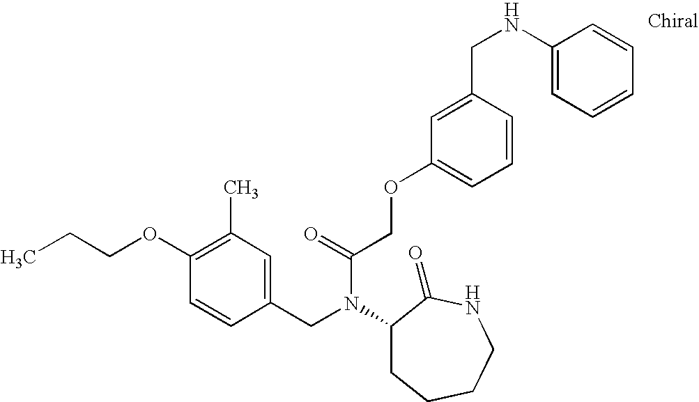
C1(CN(C(COC2=CC=CC(CNC3=CC=CC=C3)=C2)=O)C2CCCCNC2=O)=CC(C)=C(OCCC)C=C1
